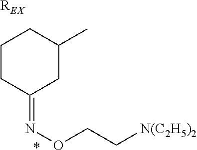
[REX].C1CC(=NOCC[N(C2H5)2])CC(C)C1.*
